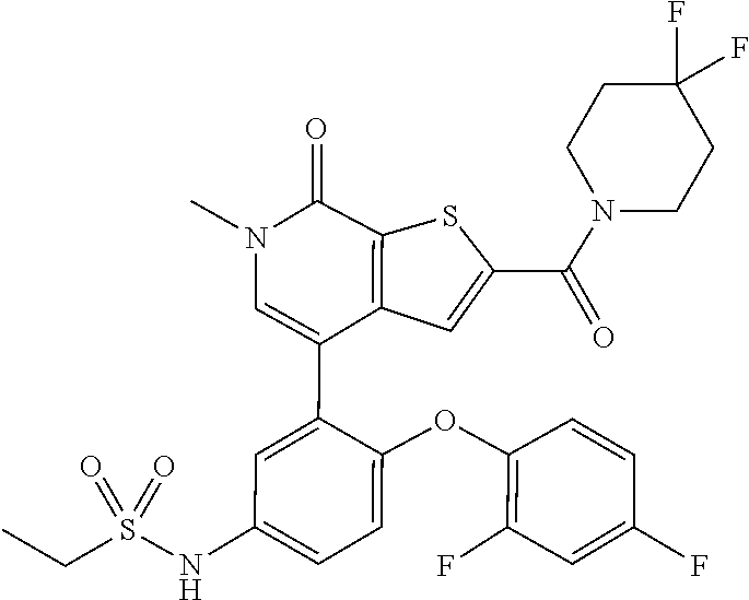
C1(F)=C(OC2=CC=C(NS(CC)(=O)=O)C=C2C2=CN(C)C(=O)C3=C2C=C(C(N2CCC(F)(F)CC2)=O)S3)C=CC(F)=C1
